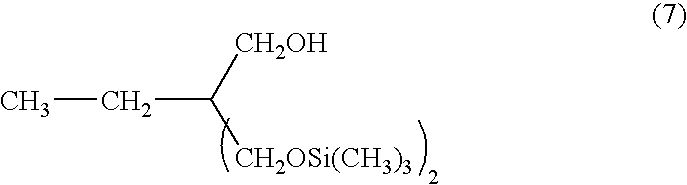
C(C([CH2OH])[CH2OSi(CH3)3])C
